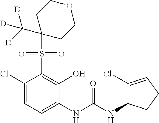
C1(Cl)=CC=C(NC(NC2C(Cl)=CCC2)=O)C(O)=C1S(=O)(=O)C1(C([D])([D])[D])CCOCC1
